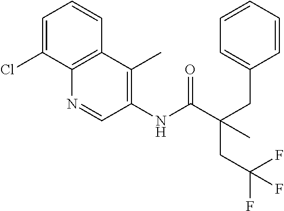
C1=C(Cl)C2=C(C=C1)C(C)=C(NC(C(CC1=CC=CC=C1)(C)CC(F)(F)F)=O)C=N2
